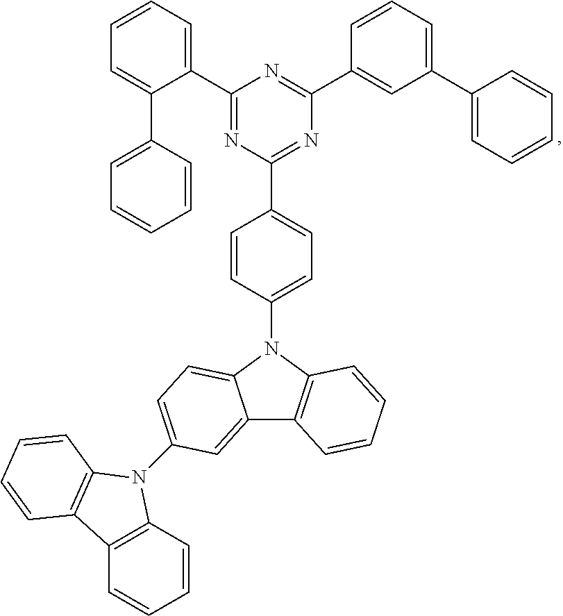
C1(C2=CC=CC=C2C2=CC=CC=C2)=NC(C2=CC=C(N3C4=CC=C(N5C6=C(C=CC=C6)C6=C5C=CC=C6)C=C4C4=C3C=CC=C4)C=C2)=NC(C2=CC(C3=CC=CC=C3)=CC=C2)=N1
